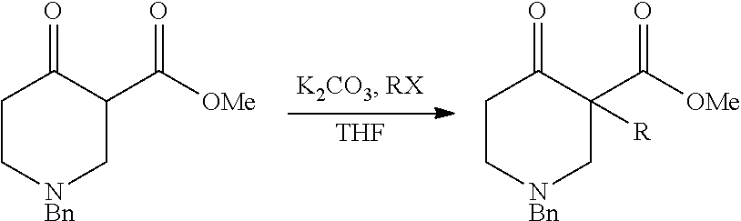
[THF].C1C[NBn]CC(C([OMe])=O)C1=O.C1C[NBn]CC(C([OMe])=O)([R])C1=O
